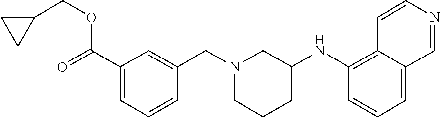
C1=C2C(=C(NC3CN(CC4=CC(C(=O)OCC5CC5)=CC=C4)CCC3)C=C1)C=CN=C2
